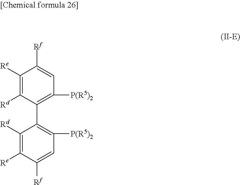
C1([Rd])=C([Re])C([Rf])=CC([P(R5)2])=C1C1=C([P(R5)2])C=C([Rf])C([Re])=C1[Rd]
